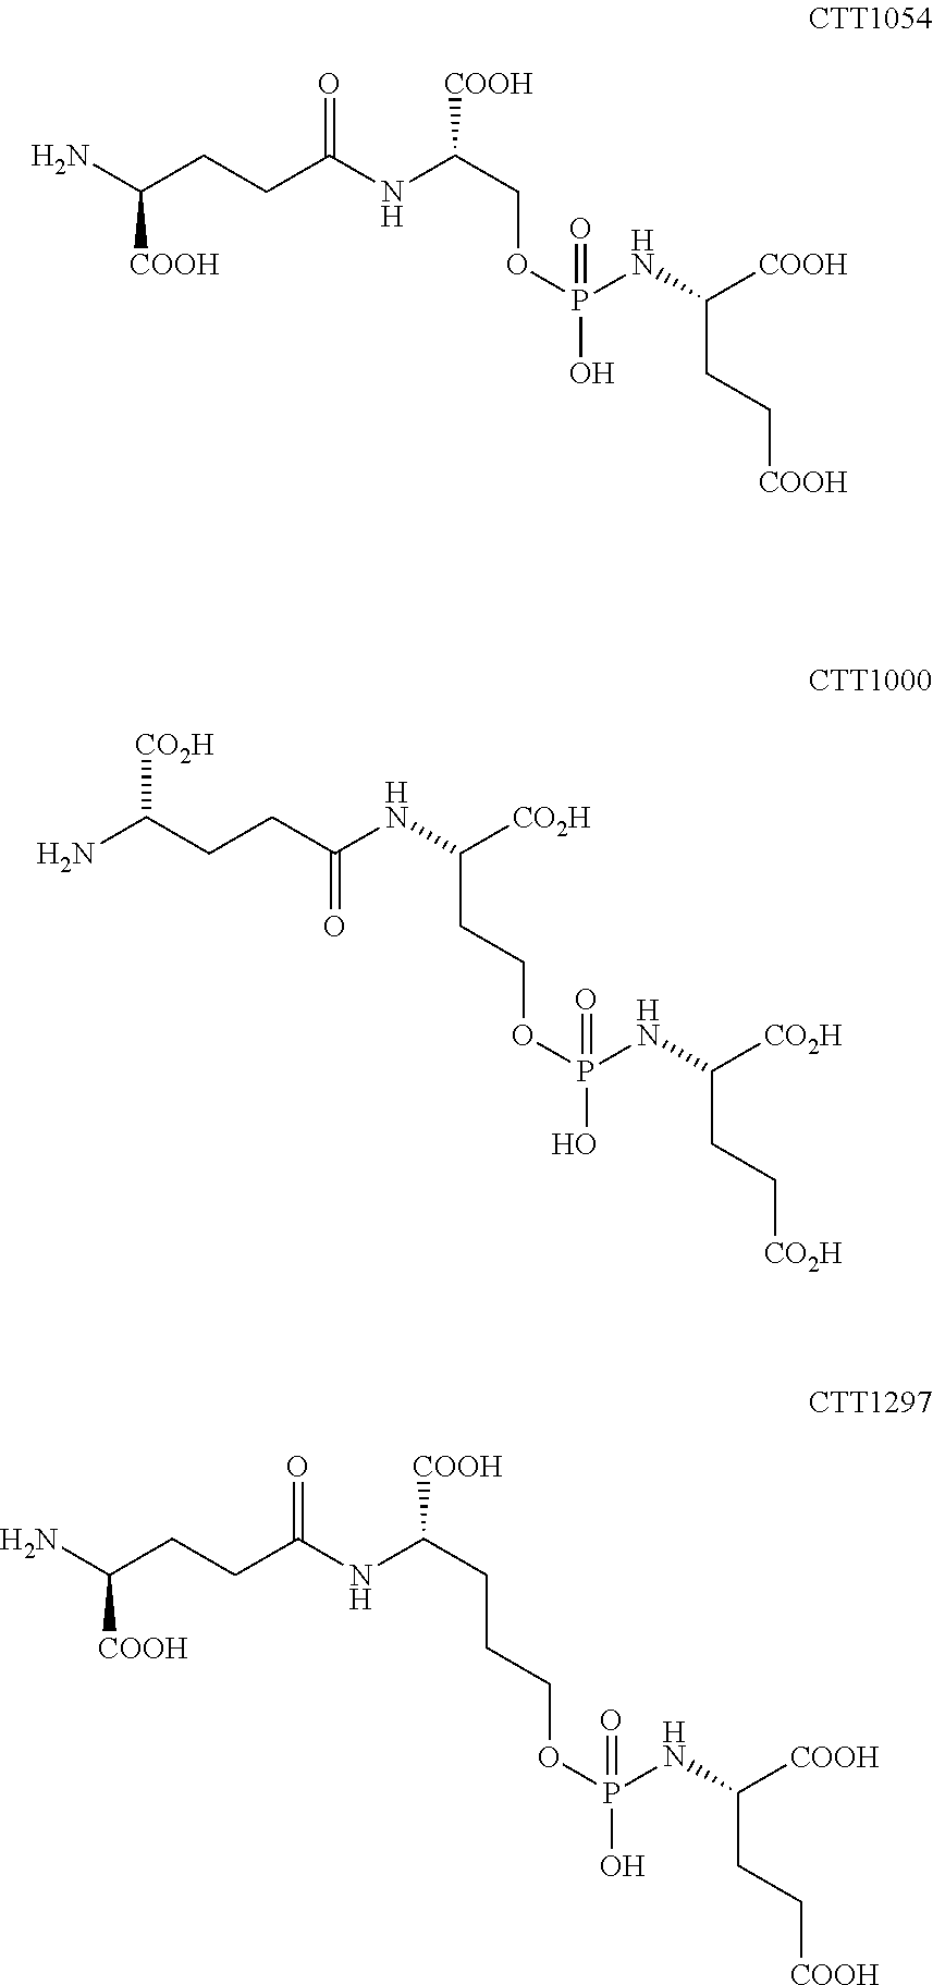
C(CCC(NC(CCCOP(O)(NC(CC[COOH])[COOH])=O)[COOH])=O)([COOH])N.C(CCOP(O)(NC(CC[CO2H])[CO2H])=O)([CO2H])NC(CCC([CO2H])N)=O.C(CCC(NC(COP(O)(NC(CC[COOH])[COOH])=O)[COOH])=O)([COOH])N
